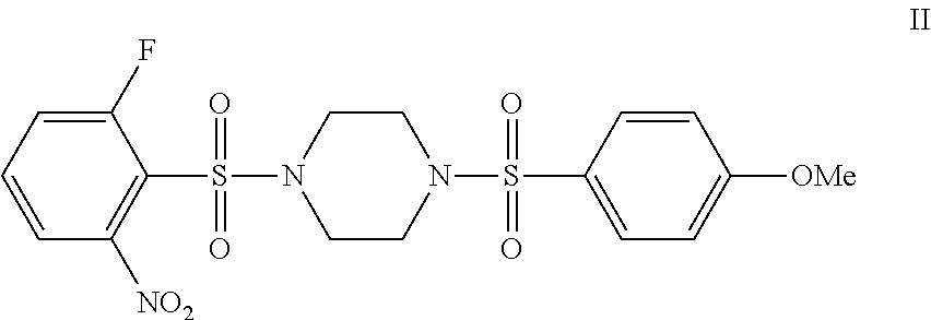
C1([NO2])=C(S(N2CCN(S(C3=CC=C([OMe])C=C3)(=O)=O)CC2)(=O)=O)C(F)=CC=C1
